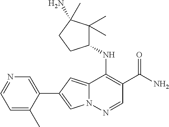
N12C(=CC(C3=CN=CC=C3C)=C1)C(NC1C(C)(C)C(N)(C)CC1)=C(C(N)=O)C=N2
